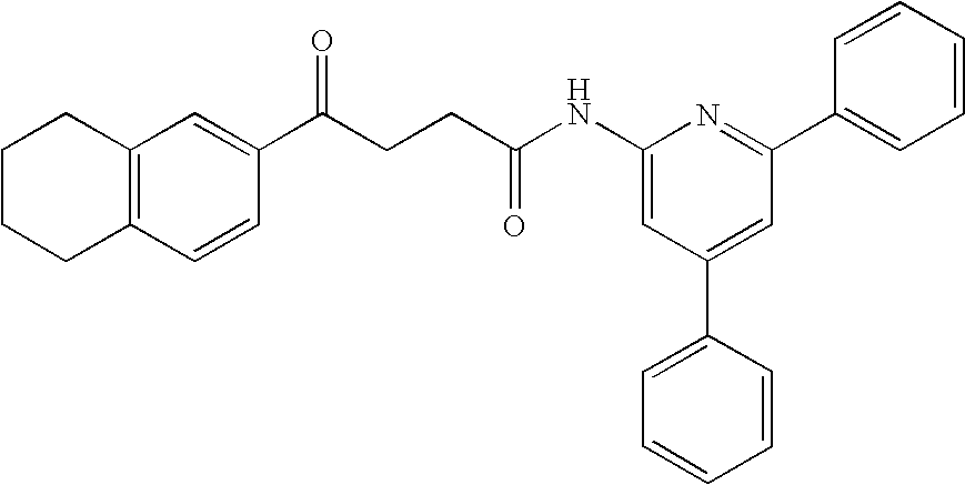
C12=C(C=CC(C(CCC(NC3=CC(C4=CC=CC=C4)=CC(C4=CC=CC=C4)=N3)=O)=O)=C1)CCCC2
